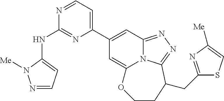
N(C1=NC(C2=CC3=NN=C4N3C(=C2)OCCC4CC2=NC([Me])=CS2)=CC=N1)C1=CC=NN1[Me]
